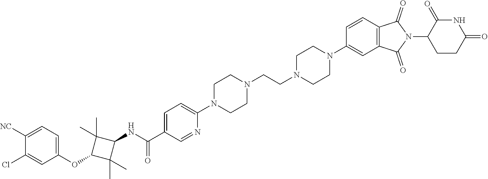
C1=C([NC])C(Cl)=CC(OC2C(C)(C)C(NC(C3=CC=C(N4CCN(CCN5CCN(C6=CC7=C(C=C6)C(=O)N(C6CCC(=O)NC6=O)C7=O)CC5)CC4)N=C3)=O)C2(C)C)=C1
